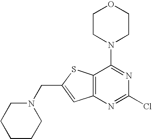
N1(CC2=CC3=C(S2)C(N2CCOCC2)=NC(Cl)=N3)CCCCC1
